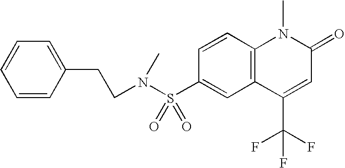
C1=CC2=C(C=C1S(N(CCC1=CC=CC=C1)C)(=O)=O)C(C(F)(F)F)=CC(=O)N2C
